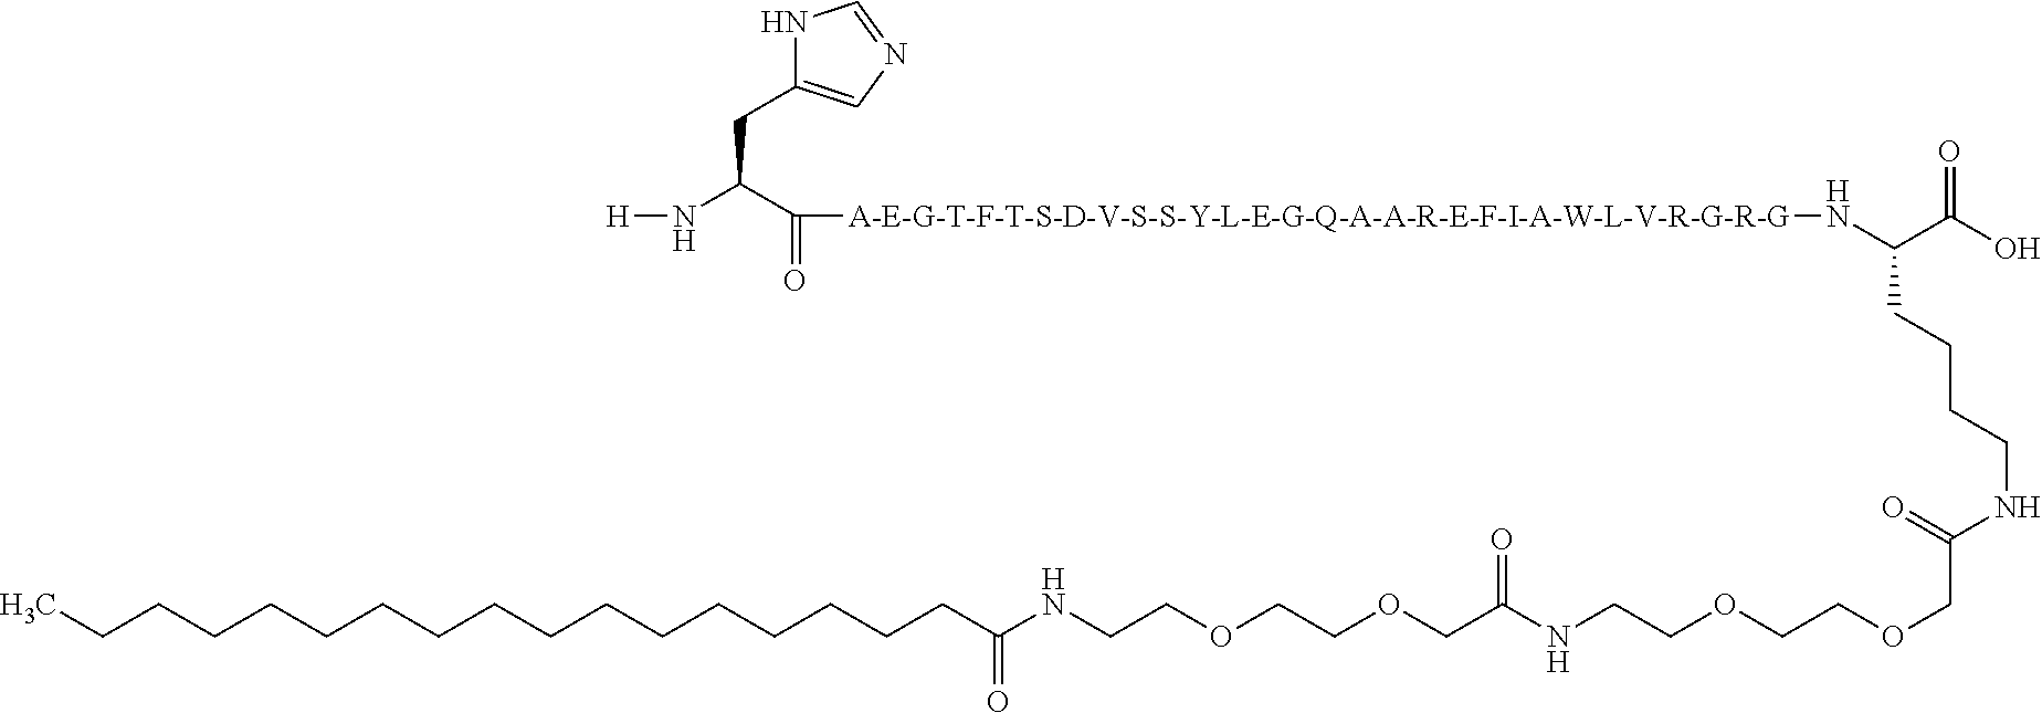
N1C(CC(N[H])C(=O)[A-E-G-T-F-T-S-D-V-S-S-Y-L-E-G-Q-A-A-R-E-F-I-A-W-L-V-R-G-R-G]NC(CCCCNC(=O)COCCOCCNC(COCCOCCNC(CCCCCCCCCCCCCCCCC)=O)=O)C(=O)O)=CN=C1
